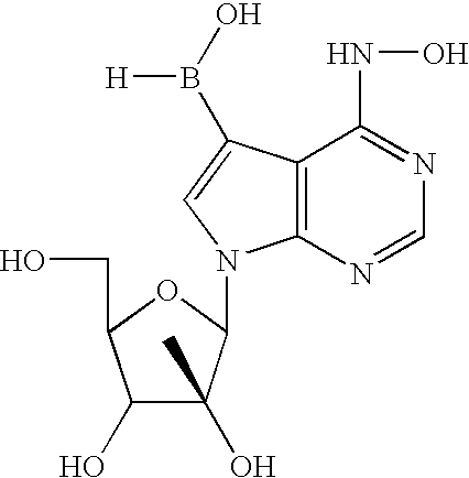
C1(O)C(O)(C)C(N2C3=C(C(NO)=NC=N3)C(B(O)[H])=C2)OC1CO
